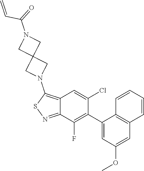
C1(C2=C(F)C3=NSC(N4CC5(C4)CN(C(=O)C=C)C5)=C3C=C2Cl)=CC(OC)=CC2=C1C=CC=C2
